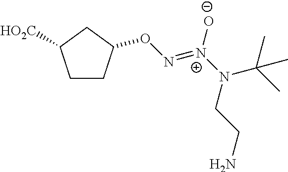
C1CC(ON=[N+](N(C(C)(C)C)CCN)[O-])CC1[HO2C]
